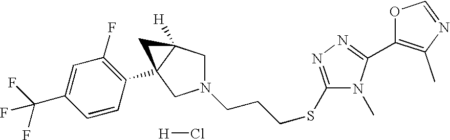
[H]Cl.C1(SCCCN2CC3([H])C(C4=C(F)C=C(C(F)(F)F)C=C4)(C2)C3)=NN=C(C2=C(C)N=CO2)N1C
